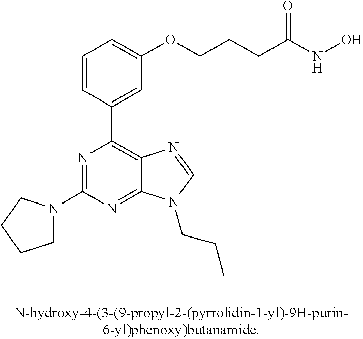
C1(N2CCCC2)=NC(C2=CC(OCCCC(NO)=O)=CC=C2)=C2C(=N1)N(CCC)C=N2
